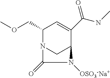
COCC1N2CC(C(C(NC)=O)=C1)N([OSO3-Na+])C2=O
